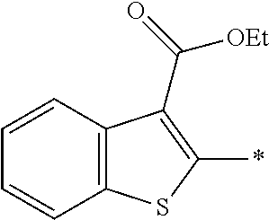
C12=C(SC(*)=C1C(=O)[OEt])C=CC=C2
